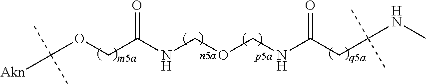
C(OCC(NCOCNC(CC(NC)(C)C)=O)=O)([Akn])(C)C
